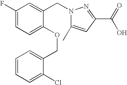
C1(F)=CC=C(OCC2=CC=CC=C2Cl)C(CN2C(C)=CC(C(=O)O)=N2)=C1
